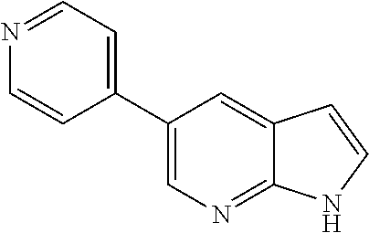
C1(C2=CN=C3C(=C2)C=CN3)=CC=NC=C1
